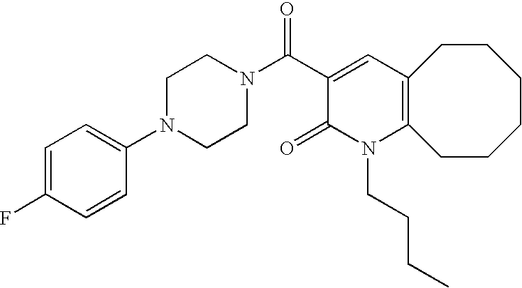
C1(C(N2CCN(C3=CC=C(F)C=C3)CC2)=O)=CC2=C(N(CCCC)C1=O)CCCCCC2
